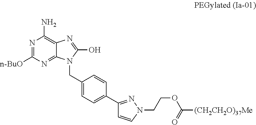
N1=C([n-BuO])N=C2C(=C1N)N=C(O)N2CC1=CC=C(C2=NN(CCOC([(CH2CH2O)37Me])=O)C=C2)C=C1
